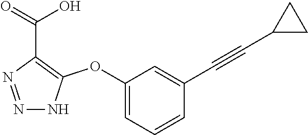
C1(OC2=C(C(=O)O)N=NN2)=CC=CC(C#CC2CC2)=C1
